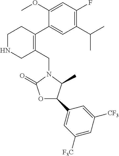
C1NCC(CN2C(=O)OC(C3=CC([F3C])=CC([CF3])=C3)C2C)=C(C2=CC(C(C)C)=C(F)C=C2OC)C1
